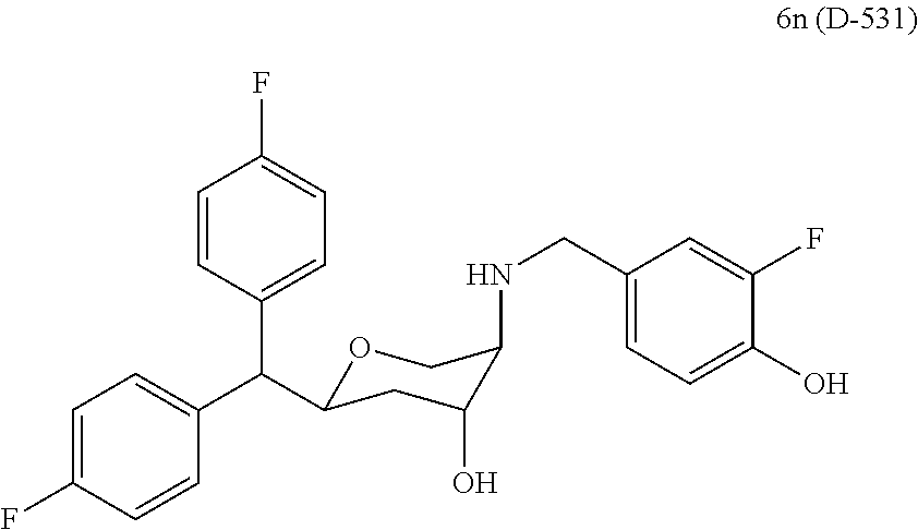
O1C(C(C2=CC=C(F)C=C2)C2=CC=C(F)C=C2)CC(O)C(NCC2=CC=C(O)C(F)=C2)C1
